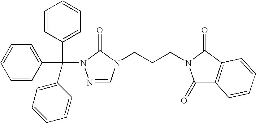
C1=CC(C(C2=CC=CC=C2)(C2=CC=CC=C2)N2N=CN(CCCN3C(=O)C4=C(C3=O)C=CC=C4)C2=O)=CC=C1
